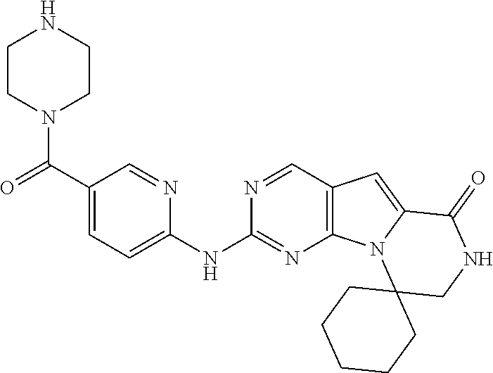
O=C(N1CCNCC1)C1=CC=C(NC2=NC3=C(C=N2)C=C2N3C3(CNC2=O)CCCCC3)N=C1
